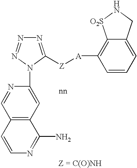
N1=C([Z][A]C2=C3C(=CC=C2)CN[O2S]3)N(C2=CC3=C(C=N2)C=CN=C3N)N=N1
